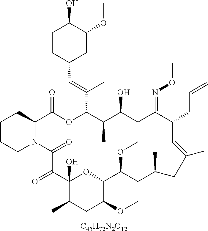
[C45H72N2O12].C1CCN2C(C1)C(=O)OC(C(=CC1CC(OC)C(O)CC1)C)C(C)C(O)CC(=NOC)C(CC=C)C=C(C)CC(C)CC(OC)C1OC(O)(C(=O)C2=O)C(C)CC1OC
